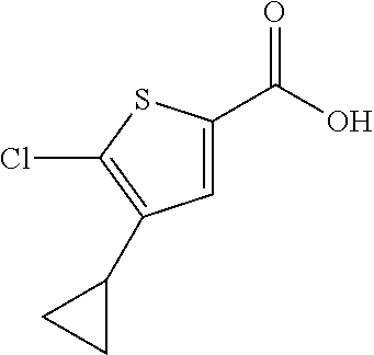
C1=C(C(O)=O)SC(Cl)=C1C1CC1
